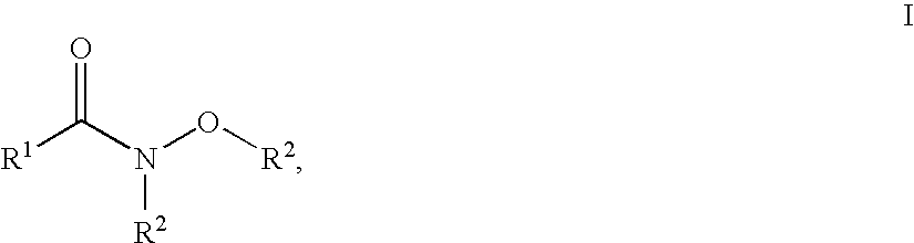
[R1]C(N(O[R2])[R2])=O
